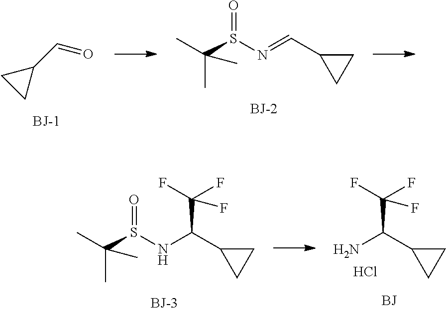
C1(C=O)CC1.CC(S(N=CC1CC1)=O)(C)C.CC(S(NC(C1CC1)C(F)(F)F)=O)(C)C.NC(C1CC1)C(F)(F)F.Cl
